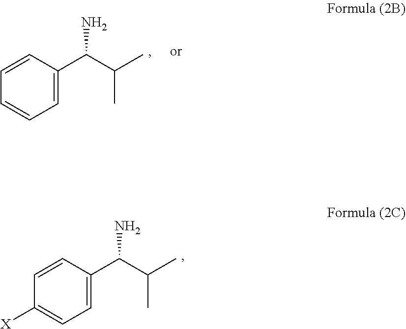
C1=C(C(C(C)C)N)C=CC=C1.C1=C(C(C(C)C)N)C=CC([X])=C1
